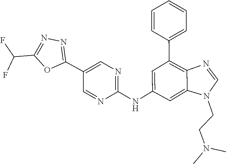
CN(CCN1C=NC2=C(C3=CC=CC=C3)C=C(NC3=NC=C(C4=NN=C(C(F)F)O4)C=N3)C=C12)C
